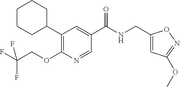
C1(C2=C(OCC(F)(F)F)N=CC(C(NCC3=CC(OC)=NO3)=O)=C2)CCCCC1
